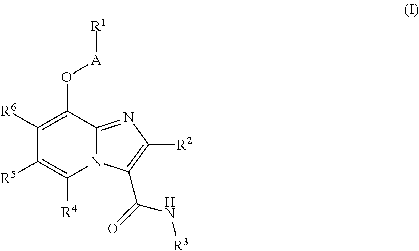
C1([R6])=C(O[A][R1])C2=NC([R2])=C(C(=O)N[R3])N2C([R4])=C1[R5]
